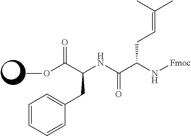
C1=CC=CC(CC(C(OC)=O)NC(C(N[Fmoc])CC=C(C)C)=O)=C1
